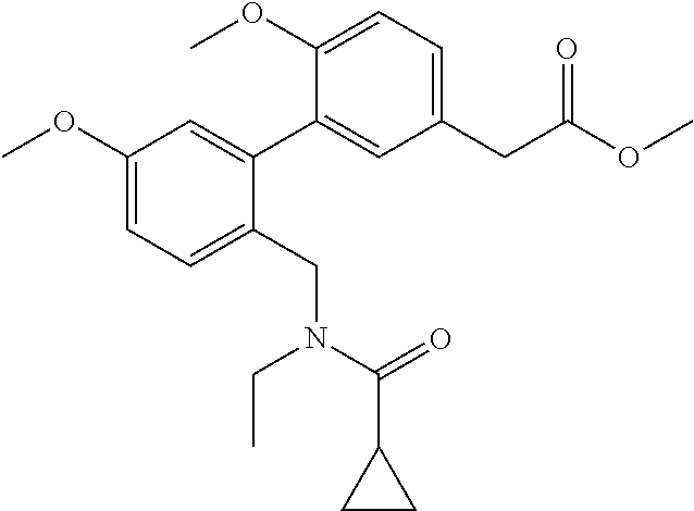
C1(OC)=CC=C(CN(CC)C(=O)C2CC2)C(C2=CC(CC(OC)=O)=CC=C2OC)=C1
